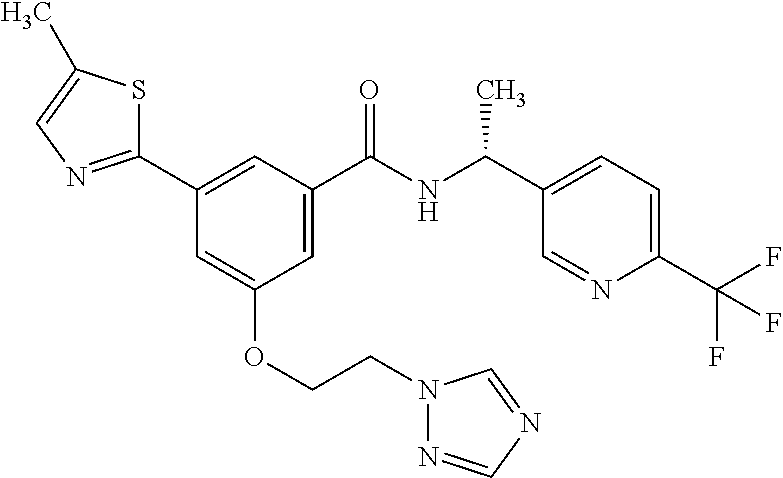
C1(C2=NC=C(C)S2)=CC(C(NC(C2=CC=C(C(F)(F)F)N=C2)C)=O)=CC(OCCN2N=CN=C2)=C1
